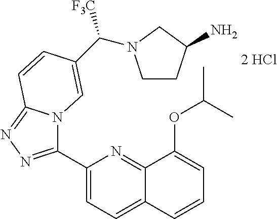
C1(C2=NN=C3N2C=C(C([F3C])N2CCC(N)C2)C=C3)=CC=C2C(=N1)C(OC(C)C)=CC=C2
